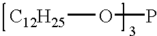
[C12H25]OP
